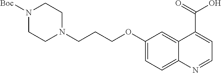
C1(OCCCN2CCN([Boc])CC2)=CC=C2C(=C1)C(C(=O)O)=CC=N2
